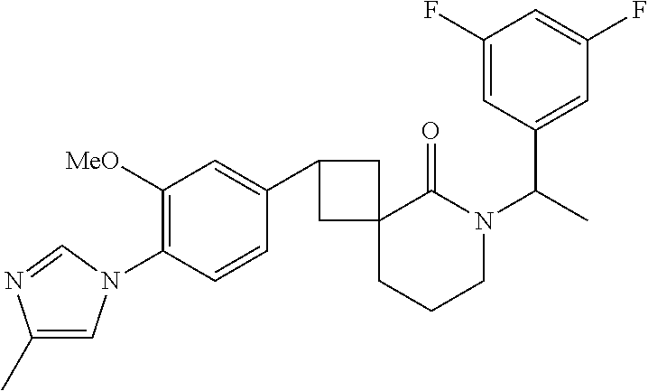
C1(C)=CN(C2=C([MeO])C=C(C3CC4(CCCN(C(C)C5=CC(F)=CC(F)=C5)C4=O)C3)C=C2)C=N1
